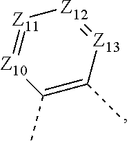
C1(C)=C(C)[Z13]=[Z12][Z11]=[Z10]1
